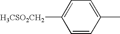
C1=C([H3CSO2CH2])C=CC(C)=C1
